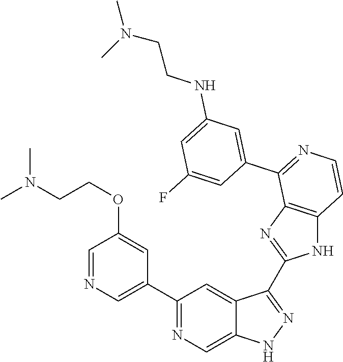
C1(C2=CN=CC(OCCN(C)C)=C2)=NC=C2C(=C1)C(C1=NC3=C(N1)C=CN=C3C1=CC(NCCN(C)C)=CC(F)=C1)=NN2
